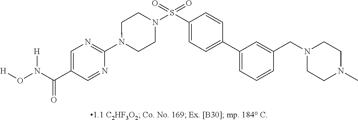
N1(C2=NC=C(C(N(O[H])[H])=O)C=N2)CCN(S(C2=CC=C(C3=CC=CC(CN4CCN(C)CC4)=C3)C=C2)(=O)=O)CC1
